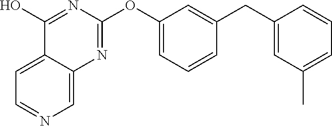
C12=CC=NC=C1N=C(OC1=CC=CC(CC3=CC(C)=CC=C3)=C1)N=C2O
